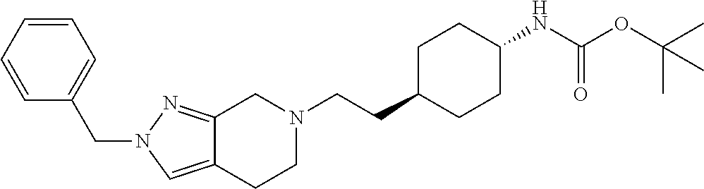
N1(CC2=CC=CC=C2)C=C2C(=N1)CN(CCC1CCC(NC(OC(C)(C)C)=O)CC1)CC2
